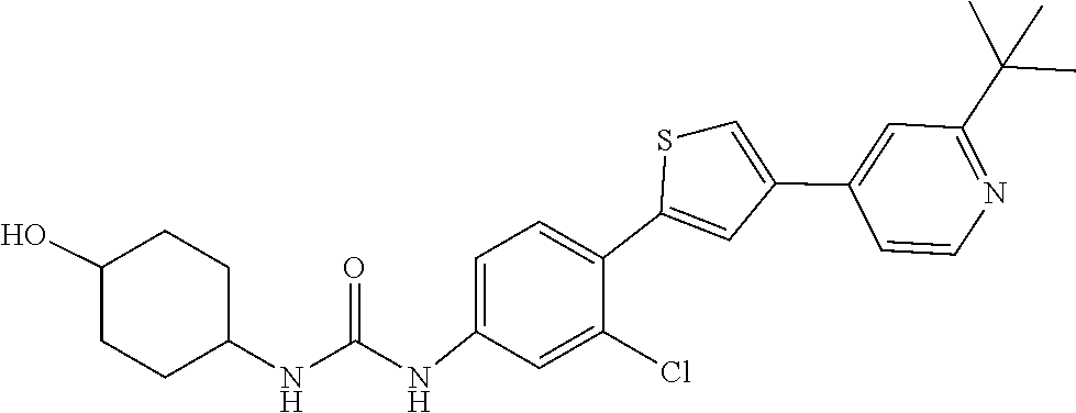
C1=C(C2=CC(C3=CC(C(C)(C)C)=NC=C3)=CS2)C(Cl)=CC(NC(NC2CCC(O)CC2)=O)=C1
